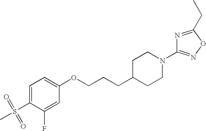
C1=C(S(=O)(=O)C)C(F)=CC(OCCCC2CCN(C3=NOC(CC)=N3)CC2)=C1
